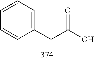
C1=CC(CC(O)=O)=CC=C1
